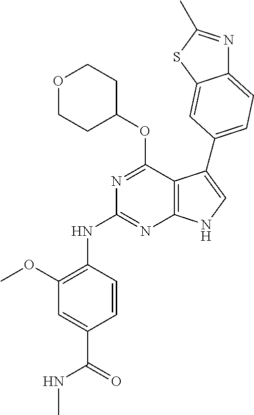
C1(OC)=C(NC2=NC3=C(C(OC4CCOCC4)=N2)C(C2=CC=C4N=C(C)SC4=C2)=CN3)C=CC(C(=O)NC)=C1
